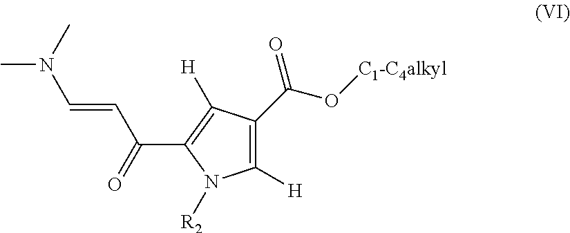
C1([H])=C(C(O[C1-C4alkyl])=O)C([H])=C(C(C=CN(C)C)=O)N1[R2]
